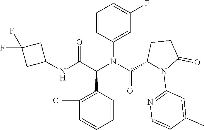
C1(Cl)=C(C(C(NC2CC(F)(F)C2)=O)N(C2=CC(F)=CC=C2)C(C2N(C3=NC=CC(C)=C3)C(=O)CC2)=O)C=CC=C1
